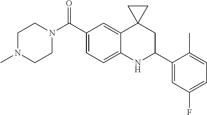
C1(C(N2CCN(C)CC2)=O)=CC=C2C(=C1)C1(CC(C3=CC(F)=CC=C3C)N2)CC1
